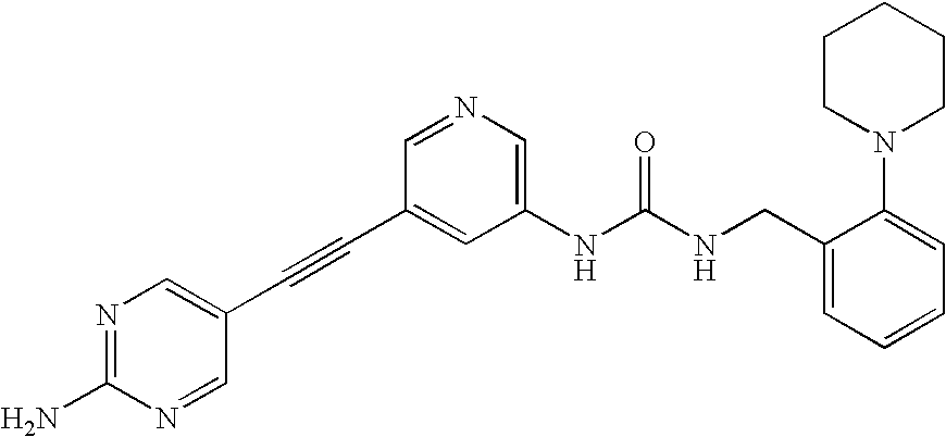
N1=C(N)N=CC(C#CC2=CC(NC(NCC3=CC=CC=C3N3CCCCC3)=O)=CN=C2)=C1
